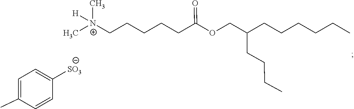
C1=CC(C)=CC=C1[SO3].C[N+](CCCCCC(=O)OCC(CCCC)CCCCCC)([H])C
